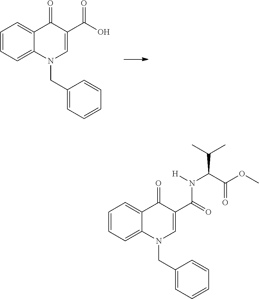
C1=CC=C2C(=C1)C(=O)C(C(O)=O)=CN2CC1=CC=CC=C1.C1=CC=C2C(=C1)C(=O)C(C(=O)N([H])C(C(OC)=O)C(C)C)=CN2CC1=CC=CC=C1
